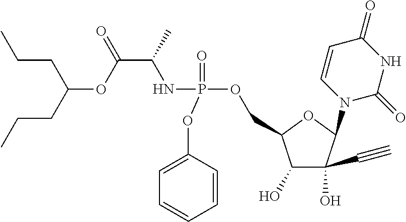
C1(OP(NC(C(=O)OC(CCC)CCC)C)(=O)OCC2C(O)C(O)(C#C)C(N3C=CC(=O)NC3=O)O2)=CC=CC=C1
